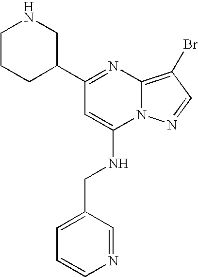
C1=CN=CC(CNC2=CC(C3CNCCC3)=NC3=C(Br)C=NN23)=C1
